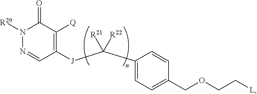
N1([R29])N=CC([J]C(C2=CC=C(COCC[L])C=C2)([R21])[R22])=C([Q])C1=O
